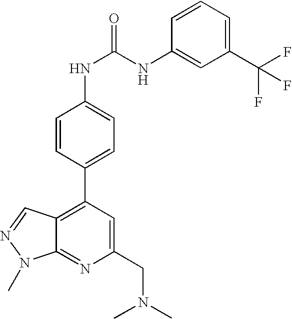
C1(C(F)(F)F)=CC=CC(NC(=O)NC2=CC=C(C3=C4C(=NC(CN(C)C)=C3)N(C)N=C4)C=C2)=C1
